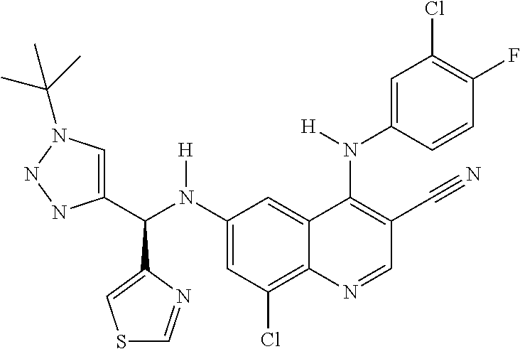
C1(N(C(C2=CN(C(C)(C)C)NN2)C2=CSC=N2)[H])=CC(Cl)=C2C(=C1)C(N(C1=CC(Cl)=C(F)C=C1)[H])=C(C#N)C=N2
